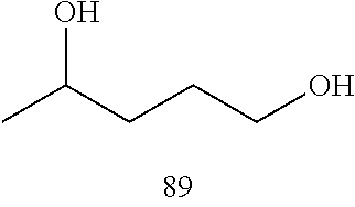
C(CCO)C(C)O
